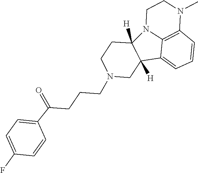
C1(F)=CC=C(C(CCCN2CCC3([H])C([H])(C2)C2=CC=CC4=C2N3CCN4C)=O)C=C1
